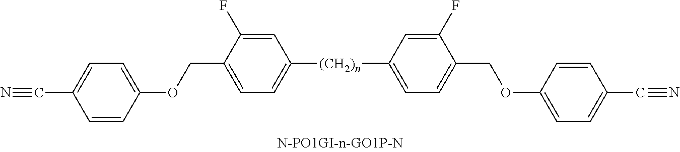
[(CH2)n](C1=CC=C(COC2=CC=C(C#N)C=C2)C(F)=C1)C1=CC=C(COC2=CC=C(C#N)C=C2)C(F)=C1
